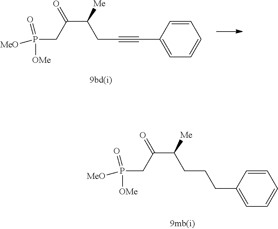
[MeO]P(CC(=O)C(CC#CC1=CC=CC=C1)[Me])(=O)[OMe].[MeO]P(CC(=O)C(CCCC1=CC=CC=C1)[Me])(=O)[OMe]
